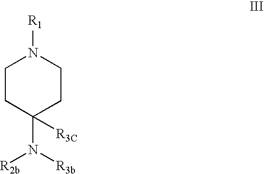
C1CC(N([R2b])[R3b])([R3C])CCN1[R1]
